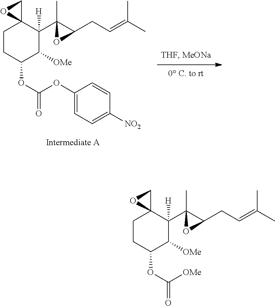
C1CC(OC([OMe])=O)C([OMe])C(C2(C)C(CC=C(C)C)O2)([H])C12CO2.C1CC(OC(OC2=CC=C([NO2])C=C2)=O)C([OMe])C(C2(C)C(CC=C(C)C)O2)([H])C12CO2
